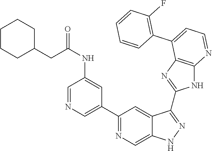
C1(C2=NC=C3C(=C2)C(C2=NC4=C(N2)N=CC=C4C2=C(F)C=CC=C2)=NN3)=CN=CC(NC(CC2CCCCC2)=O)=C1
